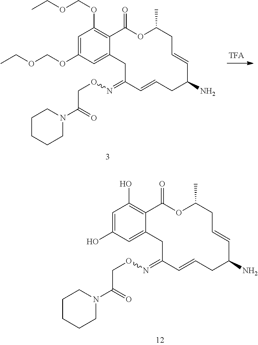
C1=C(OCOCC)C=C2C(=C1OCOCC)C(=O)OC(C)CC=CC(N)CC=CC(=NOCC(=O)N1CCCCC1)C2.C1=C(O)C=C2C(=C1O)C(=O)OC(C)CC=CC(N)CC=CC(=NOCC(=O)N1CCCCC1)C2
